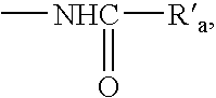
C[NHC]([Ra])=O
